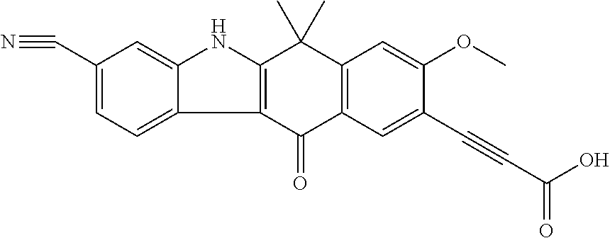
C12=C(C(=O)C3=C(C1(C)C)C=C(OC)C(C#CC(=O)O)=C3)C1=CC=C(C#N)C=C1N2
